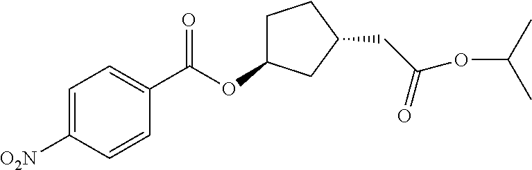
C1C(OC(=O)C2=CC=C([O2N])C=C2)CC(CC(=O)OC(C)C)C1
